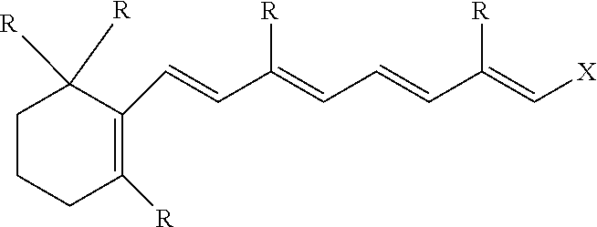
C(=CC=CC(=C[X])[R])(C=CC1=C([R])CCCC1([R])[R])[R]
